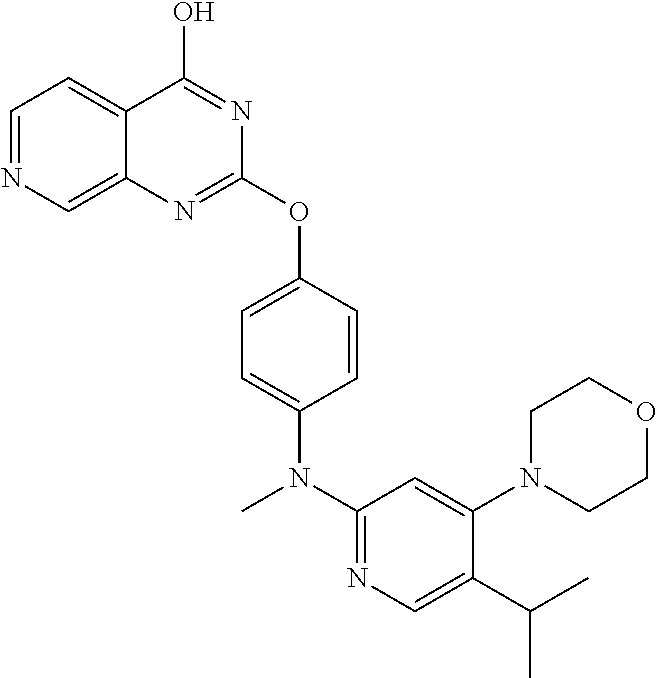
C12=CN=CC=C1C(O)=NC(OC1=CC=C(N(C)C3=NC=C(C(C)C)C(N4CCOCC4)=C3)C=C1)=N2
